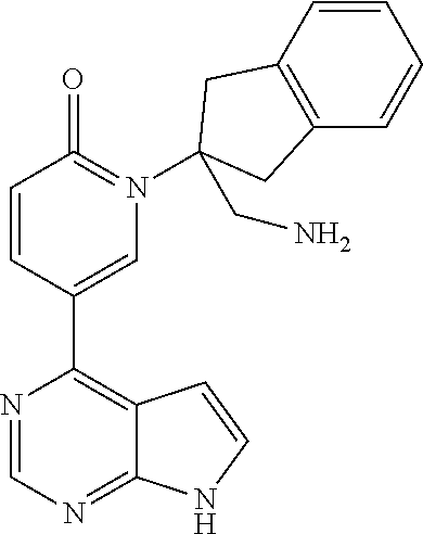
C1=CC(C2=C3C(=NC=N2)NC=C3)=CN(C2(CN)CC3=C(C2)C=CC=C3)=C1=O
